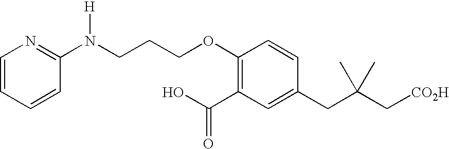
C1=C(CC(C[CO2H])(C)C)C=CC(OCCCN(C2=NC=CC=C2)[H])=C1C(O)=O
